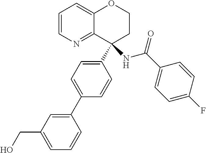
C1=CN=C2C(=C1)OCCC2(C1=CC=C(C2=CC(CO)=CC=C2)C=C1)NC(C1=CC=C(F)C=C1)=O
